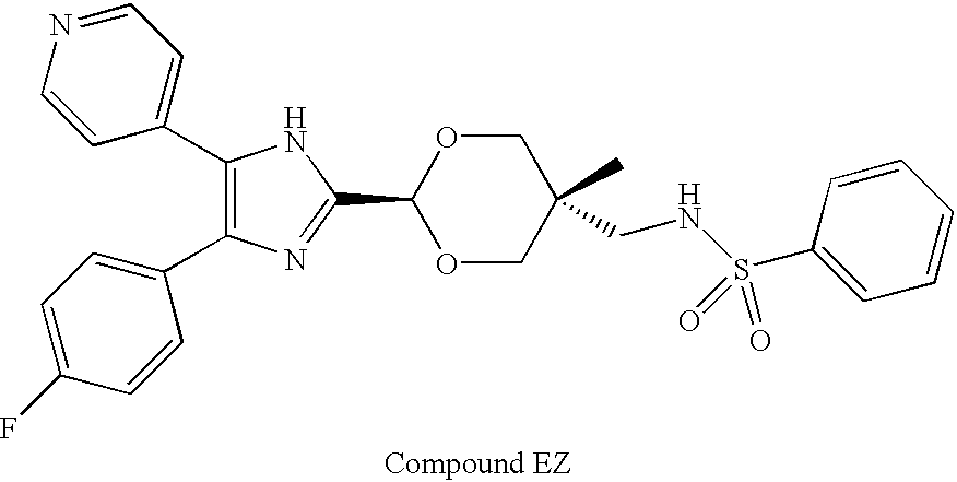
C1(C2=CC=NC=C2)=C(C2=CC=C(F)C=C2)N=C(C2OCC(CNS(C3=CC=CC=C3)(=O)=O)(C)CO2)N1
